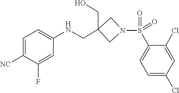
O=S(=O)(N1CC(CNC2=CC=C([NC])C(F)=C2)(CO)C1)C1=CC=C(Cl)C=C1Cl
